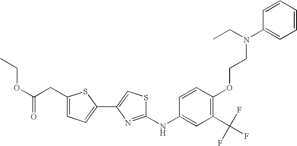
C1(NC2=NC(C3=CC=C(CC(OCC)=O)S3)=CS2)=CC(C(F)(F)F)=C(OCCN(C2=CC=CC=C2)CC)C=C1
